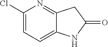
C1(Cl)=CC=C2C(=N1)CC(=O)N2
